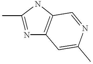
C1(C)=NC2=C(N1)C=NC(C)=C2
